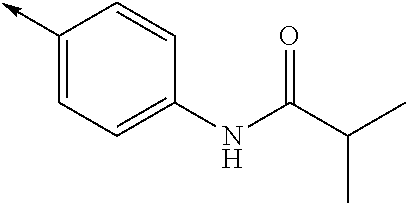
C1(->C)=CC=C(NC(C(C)C)=O)C=C1
